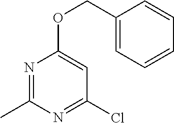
N1=C(C)N=C(Cl)C=C1OCC1=CC=CC=C1
